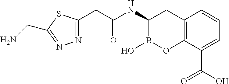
C12=C(C(C(O)=O)=CC=C1)OB(O)C(NC(CC1=NN=C(CN)S1)=O)C2
